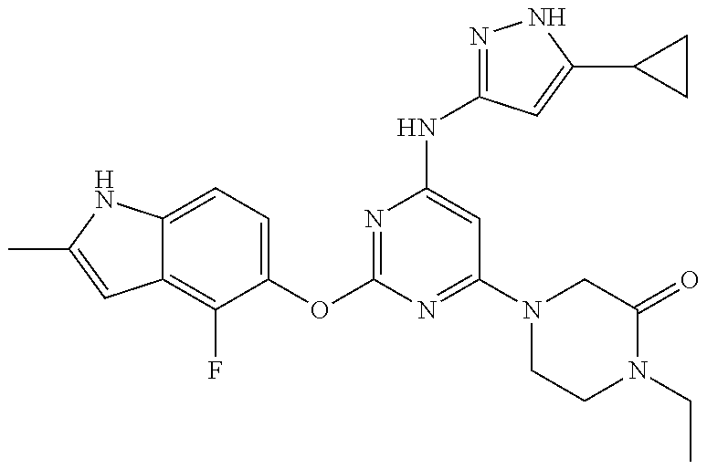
C12=C(F)C(OC3=NC(NC4=NNC(C5CC5)=C4)=CC(N4CCN(CC)C(=O)C4)=N3)=CC=C1NC(C)=C2
